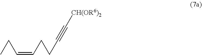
C(C=CCCC#C[CH(OR6)2])C
